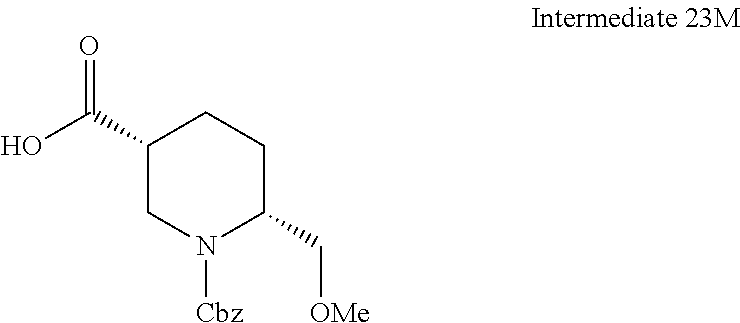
C1(C(O)=O)CN([Cbz])C(C[OMe])CC1
